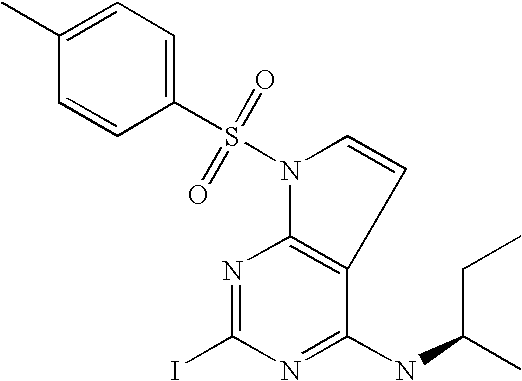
C1(C)=CC=C(S(=O)(=O)N2C3=C(C=C2)C(NC(C)CC)=NC(I)=N3)C=C1
